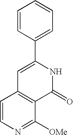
C1=CC(C2=CC3=C(C([OMe])=NC=C3)C(=O)N2)=CC=C1
